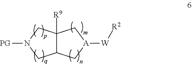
C12([R9])C(C[A]([W][R2])C1)CN([PG])C2
